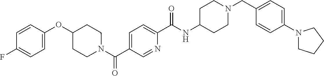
N(C(C1=CC=C(C(=O)N2CCC(OC3=CC=C(F)C=C3)CC2)C=N1)=O)C1CCN(CC2=CC=C(N3CCCC3)C=C2)CC1
